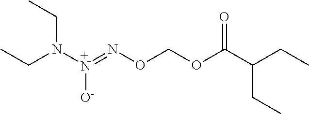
N([+N](=NOCOC(C(CC)CC)=O)[O-])(CC)CC
